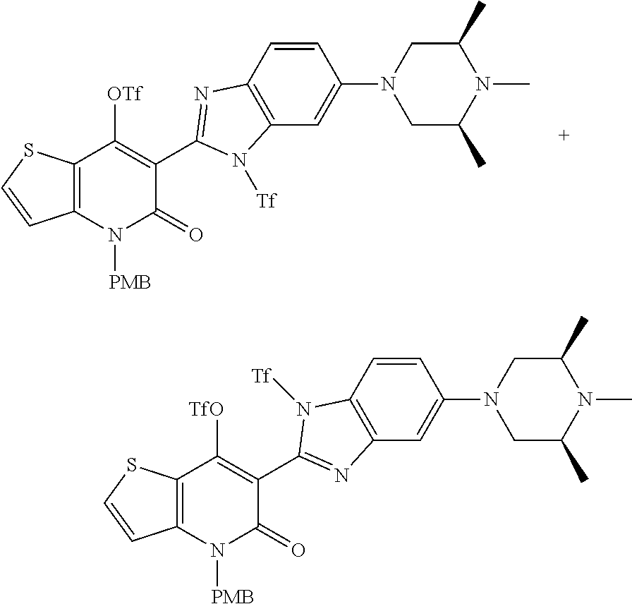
C1(N2CC(C)N(C)C(C)C2)=CC2=C(C=C1)N=C(C1=C([OTf])C3=C(N([PMB])C1=O)C=CS3)N2[Tf].C1(N2CC(C)N(C)C(C)C2)=CC2=C(C=C1)N([Tf])C(C1=C([TfO])C3=C(N([PMB])C1=O)C=CS3)=N2
